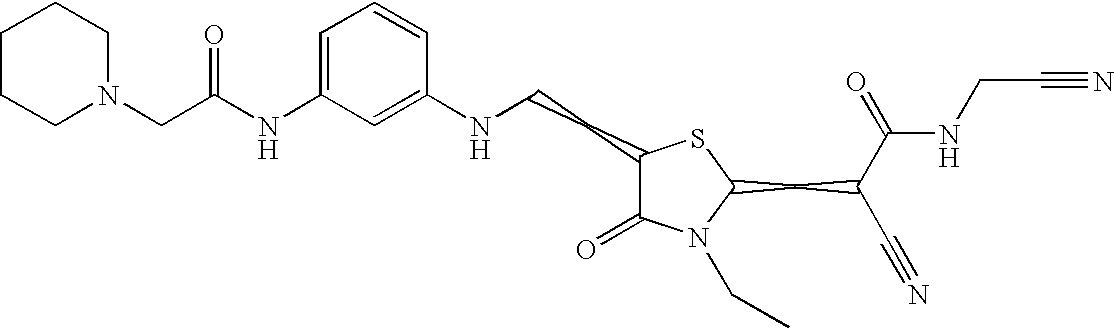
C1=C(NC(CN2CCCCC2)=O)C=C(NCCC2C(=O)N(CC)C(CC(C#N)C(=O)NCC#N)S2)C=C1
